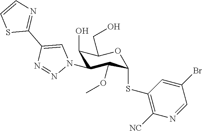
C1(O)C(N2C=C(C3=NC=CS3)N=N2)C(OC)C(SC2=C([NC])N=CC(Br)=C2)OC1CO
